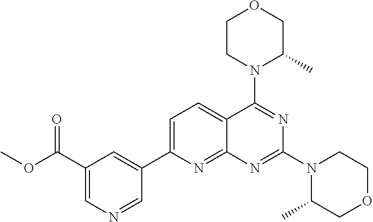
C1=C(C2=CC(C(OC)=O)=CN=C2)N=C2C(=C1)C(N1C(C)COCC1)=NC(N1C(C)COCC1)=N2
